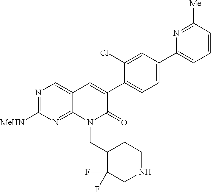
N1=C([MeHN])N=C2C(=C1)C=C(C1=CC=C(C3=CC=CC([Me])=N3)C=C1Cl)C(=O)N2CC1C(F)(F)CNCC1
